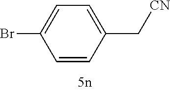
C1=C(Br)C=CC(C[CN])=C1
